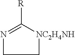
N1=C([R])[NC2H4NH]CC1
